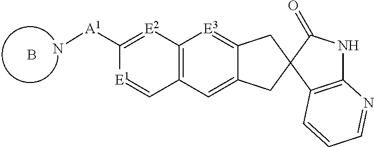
C12=C(C=C3C(=[E3]1)CC1(C3)C3=C(NC1=O)N=CC=C3)C=[E1]C([A1]N)=[E2]2.B
